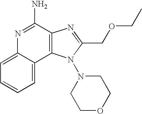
N1=C(N)C2=C(C3=CC=CC=C13)N(N1CCOCC1)C(COCC)=N2
